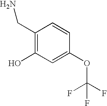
C1(CN)=C(O)C=C(OC(F)(F)F)C=C1
